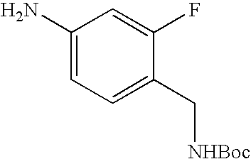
C1(N)=CC=C(C[NHBoc])C(F)=C1
